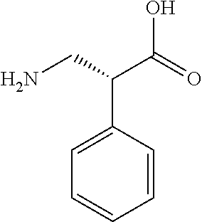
C(CN)(C1=CC=CC=C1)C(O)=O
